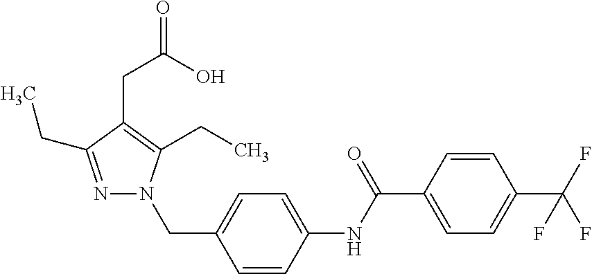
C1=CC(NC(C2=CC=C(C(F)(F)F)C=C2)=O)=CC=C1CN1N=C(CC)C(CC(=O)O)=C1CC
